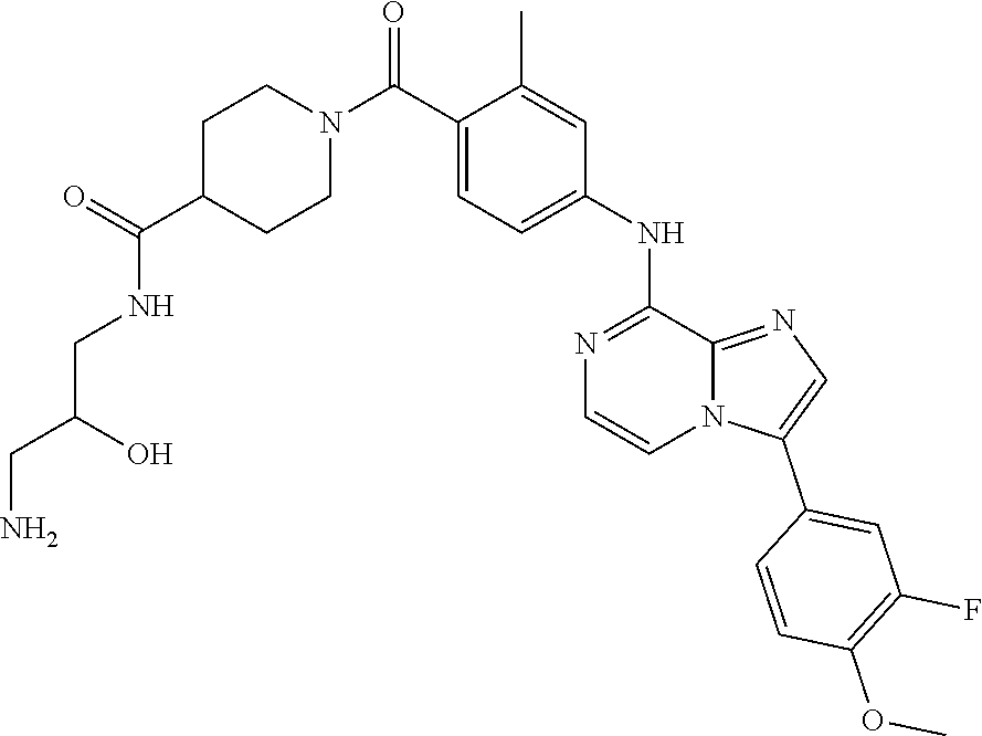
N12C(=NC=C1C1=CC(F)=C(OC)C=C1)C(NC1=CC=C(C(N3CCC(C(=O)NCC(CN)O)CC3)=O)C(C)=C1)=NC=C2
